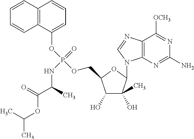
C1(O)C(C)(O)C(N2C3=C(N=C2)C([OCH3])=NC(N)=N3)OC1COP(OC1=CC=CC2=C1C=CC=C2)(=O)NC(C(OC(C)C)=O)C
